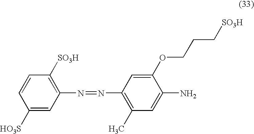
C1=CC([HO3S])=CC(N=NC2=C(C)C=C(N)C(OCCC[SO3H])=C2)=C1[SO3H]
